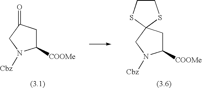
C1([COOMe])CC(=O)CN1[Cbz].C1CSC2(S1)CC([COOMe])N([Cbz])C2
